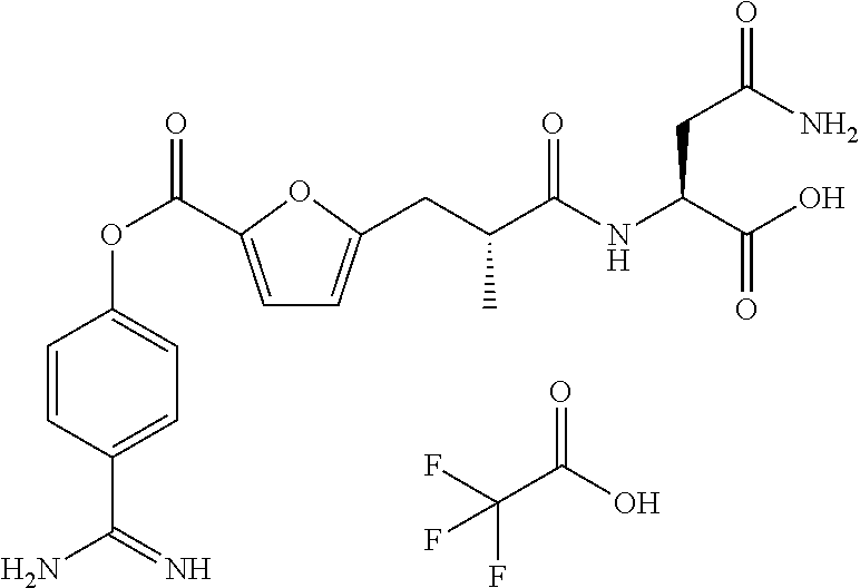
C1=C(C(OC2=CC=C(C(N)=N)C=C2)=O)OC(CC(C(NC(C(O)=O)CC(=O)N)=O)C)=C1.FC(C(O)=O)(F)F
